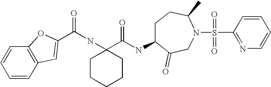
C1=CC2=C(C=C1)OC(C(NC1(C(=O)NC3CCC(C)N(S(C4=NC=CC=C4)(=O)=O)CC3=O)CCCCC1)=O)=C2
